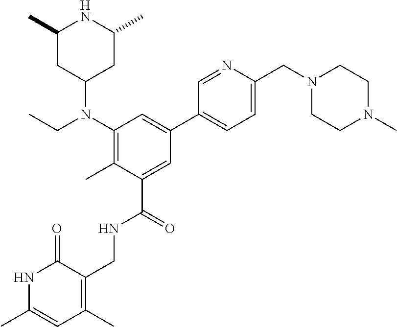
C1(N(CC)C2CC(C)NC(C)C2)=C(C)C(C(=O)NCC2=C(C)C=C(C)NC2=O)=CC(C2=CC=C(CN3CCN(C)CC3)N=C2)=C1
